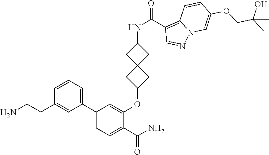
C1(C2=CC=CC(CCN)=C2)=CC=C(C(N)=O)C(OC2CC3(C2)CC(NC(=O)C2=C4N(N=C2)C=C(OCC(C)(O)C)C=C4)C3)=C1
